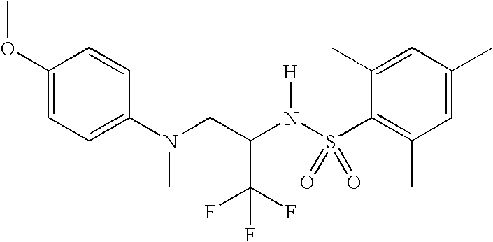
C1(OC)=CC=C(N(CC(N(S(C2=C(C)C=C(C)C=C2C)(=O)=O)[H])C(F)(F)F)C)C=C1
